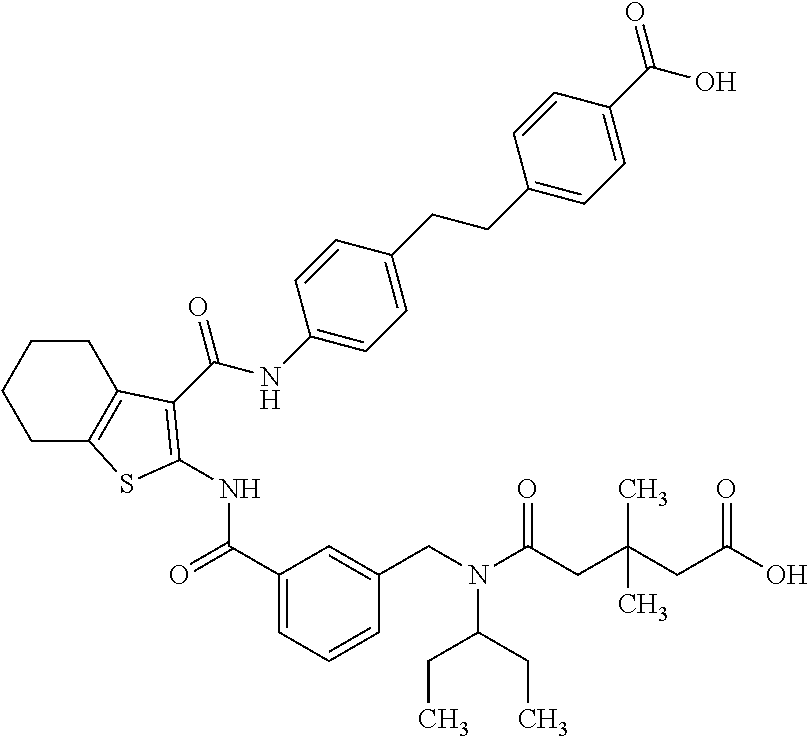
C1(C(=O)NC2=C(C(=O)NC3=CC=C(CCC4=CC=C(C(=O)O)C=C4)C=C3)C3=C(CCCC3)S2)=CC=CC(CN(C(CC(CC(=O)O)(C)C)=O)C(CC)CC)=C1
